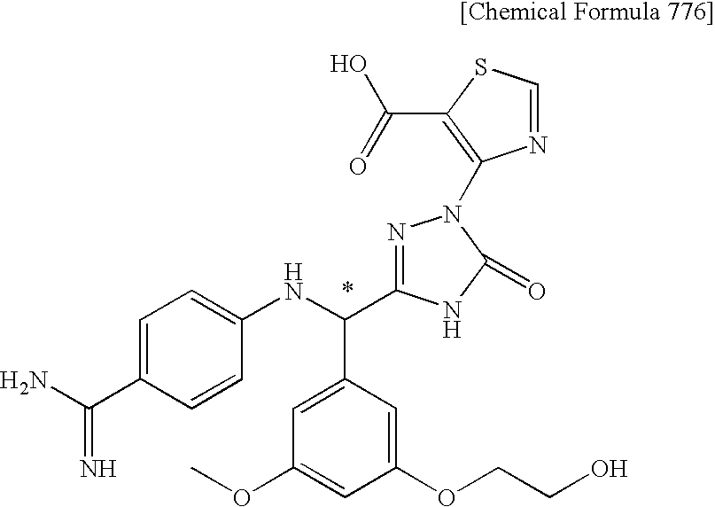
C1(OCCO)=CC(C(NC2=CC=C(C(N)=N)C=C2)C2=NN(C3=C(C(=O)O)SC=N3)C(=O)N2)=CC(OC)=C1
